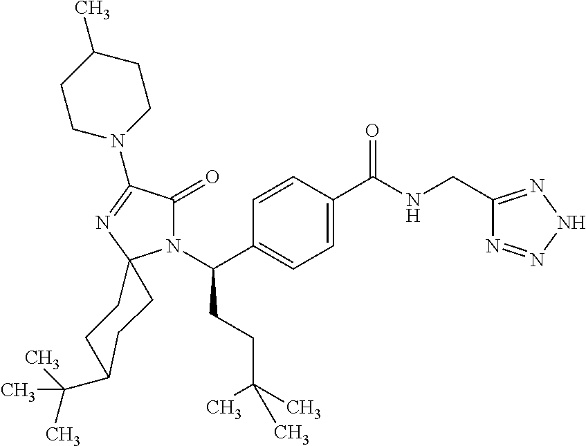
C1=C(C(=O)NCC2=NNN=N2)C=CC(C(N2C(=O)C(N3CCC(C)CC3)=NC23CCC(C(C)(C)C)CC3)CCC(C)(C)C)=C1
